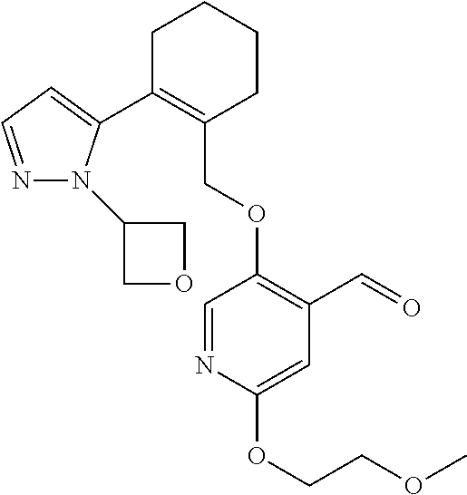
C1C(C2=CC=NN2C2COC2)=C(COC2=C(C=O)C=C(OCCOC)N=C2)CCC1
